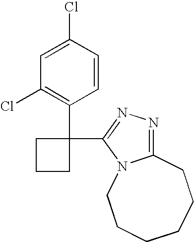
C1(Cl)=CC(Cl)=C(C2(C3=NN=C4N3CCCCCC4)CCC2)C=C1
